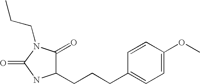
C(CN1C(=O)NC(CCCC2=CC=C(OC)C=C2)C1=O)C
